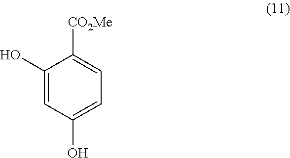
C1(O)=CC(O)=CC=C1[CO2Me]
